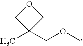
O1CC(C)(COC)C1
